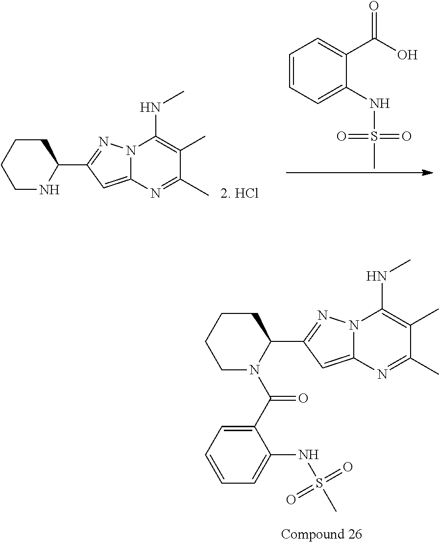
N1C(C2=NN3C(=C2)N=C(C)C(C)=C3NC)CCCC1.C1=CC=C(NS(C)(=O)=O)C(C(O)=O)=C1.N1(C(C2=CC=CC=C2NS(C)(=O)=O)=O)C(C2=NN3C(=C2)N=C(C)C(C)=C3NC)CCCC1
